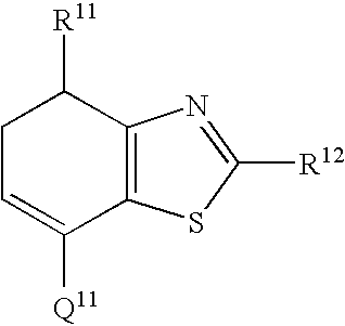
C1([R11])CC=C([Q11])C2=C1N=C([R12])S2
